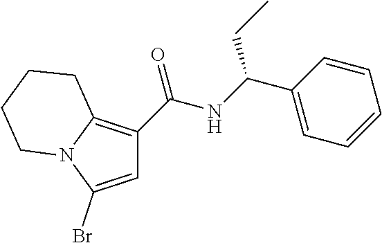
C1=C(Br)N2C(=C1C(NC(C1=CC=CC=C1)CC)=O)CCCC2
